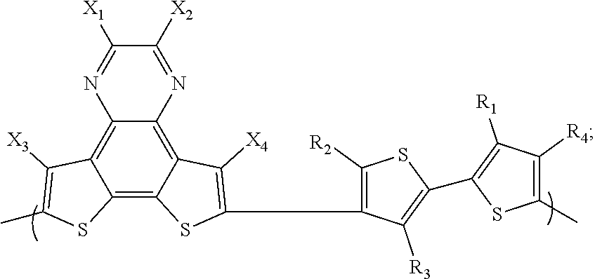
C12=C3C(=C4C(=C1SC(C1=C([R2])SC(C5=C([R1])C([R4])=C(C)S5)=C1[R3])=C2[X4])SC(C)=C4[X3])N=C([X1])C([X2])=N3
